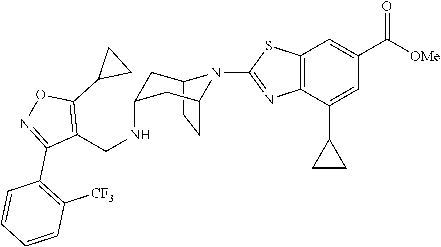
C12CCC(CC(NCC3=C(C4CC4)ON=C3C3=C([CF3])C=CC=C3)C1)N2C1=NC2=C(C=C(C([OMe])=O)C=C2C2CC2)S1
